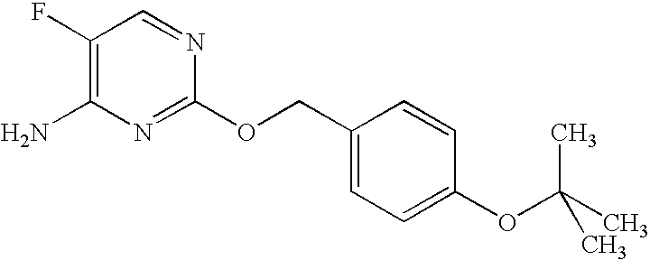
C1(F)=C(N)N=C(OCC2=CC=C(OC(C)(C)C)C=C2)N=C1
